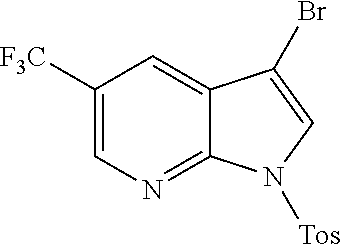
C1([F3C])=CN=C2C(=C1)C(Br)=CN2[Tos]
